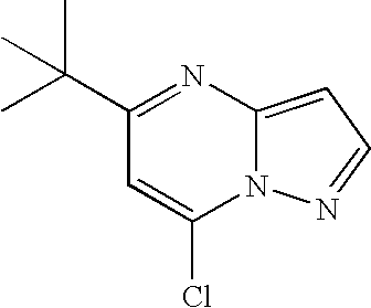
CC(C)(C1=NC2=CC=NN2C(Cl)=C1)C
